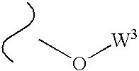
CO[W3]
